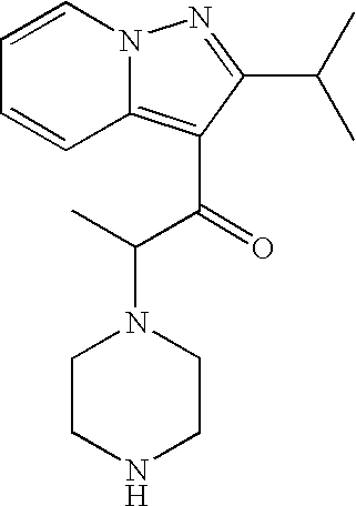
C1=CN2C(=C(C(=O)C(C)N3CCNCC3)C(C(C)C)=N2)C=C1
